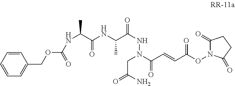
C1=CC=CC=C1COC(NC(C)C(NC(C(NN(C(=O)C=CC(=O)ON1C(=O)CCC1=O)CC(=O)N)=O)C)=O)=O
